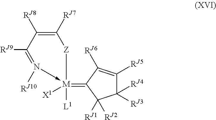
C1([RJ4])([RJ3])C([RJ5])=C([RJ6])C(=[M]2([L1])([X1])-N([RJ10])=C([RJ9])C([RJ8])=C([RJ7])[Z]2)C1([RJ2])[RJ1]
